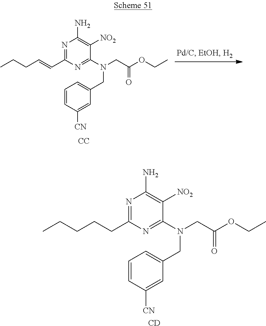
N1=C(CCCCC)N=C(N(CC(OCC)=O)CC2=CC=CC([CN])=C2)C([NO2])=C1N.[CD].N1=C(C=CCCC)N=C(N(CC(OCC)=O)CC2=CC=CC([CN])=C2)C([NO2])=C1N.[CC]
